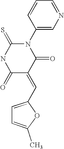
N1(C2=CN=CC=C2)C(=S)NC(=O)C(=CC2=CC=C(C)O2)C1=O
